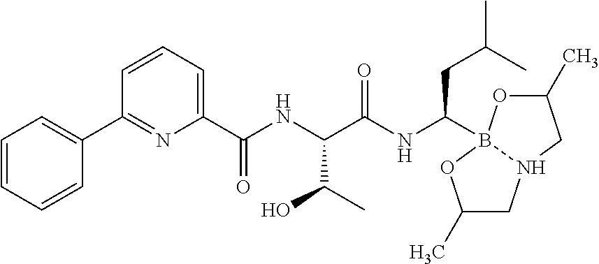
C1=CC=CC(C2=NC(C(NC(C(NC(CC(C)C)B34N(CC(C)O3)CC(C)O4)=O)C(C)O)=O)=CC=C2)=C1
